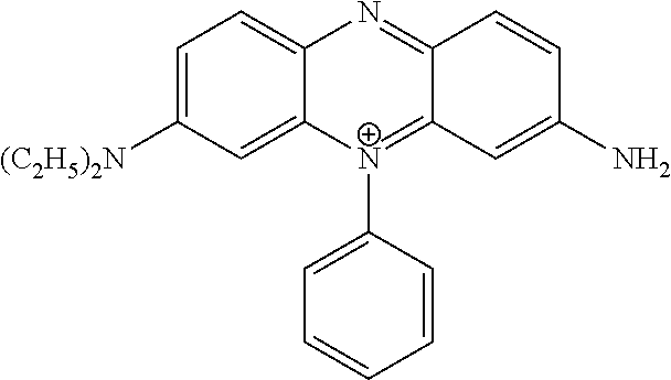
C1=C([(C2H5)2N])C=C2C(=C1)N=C1C(=[N+]2C2=CC=CC=C2)C=C(N)C=C1
